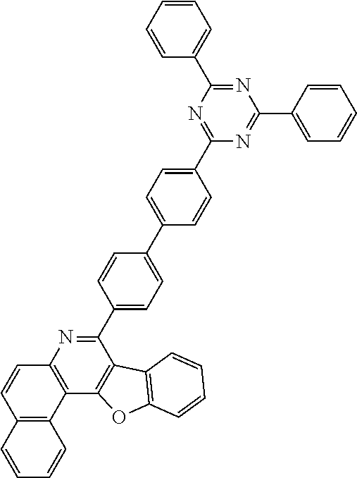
C1(C2=CC=C(C3=CC=C(C4=NC(C5=CC=CC=C5)=NC(C5=CC=CC=C5)=N4)C=C3)C=C2)=NC2=C(C3=C1C1=C(O3)C=CC=C1)C1=C(C=C2)C=CC=C1
